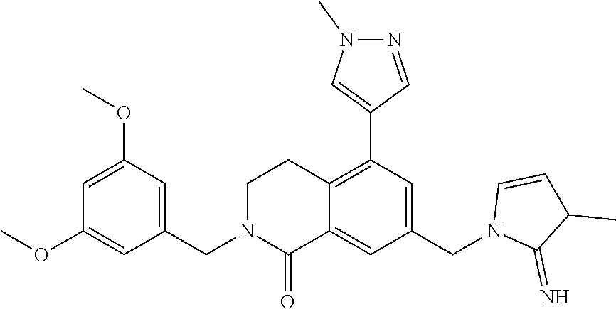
C1(OC)=CC(CN2C(=O)C3=CC(CN4C(=N)C(C)C=C4)=CC(C4=CN(C)N=C4)=C3CC2)=CC(OC)=C1
